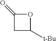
C1([t-Bu])OC(=O)C1
